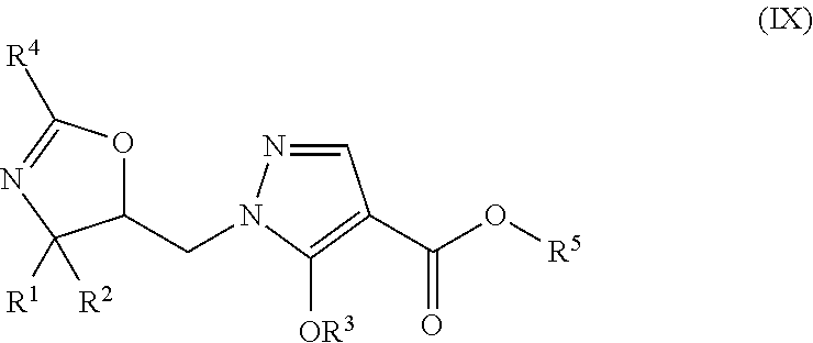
C1=NN(CC2OC([R4])=NC2([R1])[R2])C([OR3])=C1C(O[R5])=O
